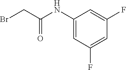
C1(NC(CBr)=O)=CC(F)=CC(F)=C1
